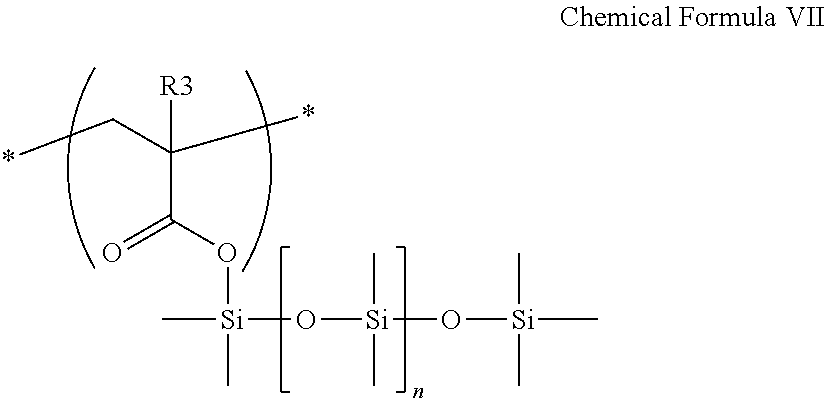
*CC(*)([R3])C(O[Si](C)(C)O[Si](O[Si](C)(C)C)(C)C)=O
